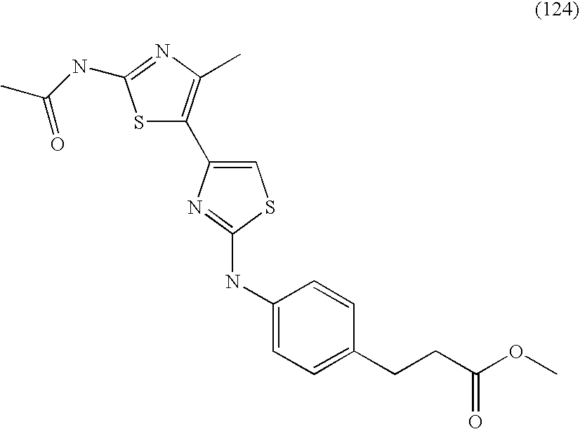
S1C(C2=CSC(NC3=CC=C(CCC(OC)=O)C=C3)=N2)=C(C)N=C1NC(C)=O
